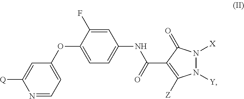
C1(OC2=CC=C(NC(C3=C([Z])N([Y])N([X])C3=O)=O)C=C2F)=CC=NC([Q])=C1
